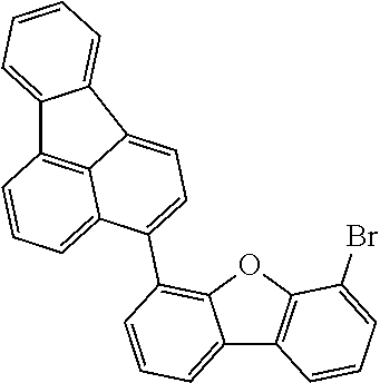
C12=CC=CC=C1C1=CC=C(C3=C4C(=CC=C3)C3=C(O4)C(Br)=CC=C3)C3=CC=CC2=C31
